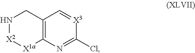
C12=C(N=C(Cl)[X3]=C1)[X1a][X2]NC2
